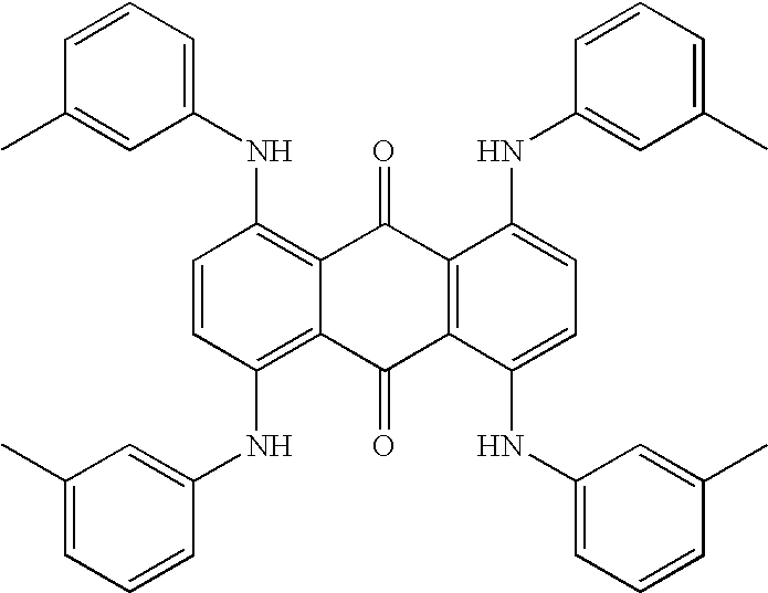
C1=CC(NC2=CC(C)=CC=C2)=C2C(=C1NC1=CC=CC(C)=C1)C(=O)C1=C(C2=O)C(NC2=CC=CC(C)=C2)=CC=C1NC1=CC(C)=CC=C1
